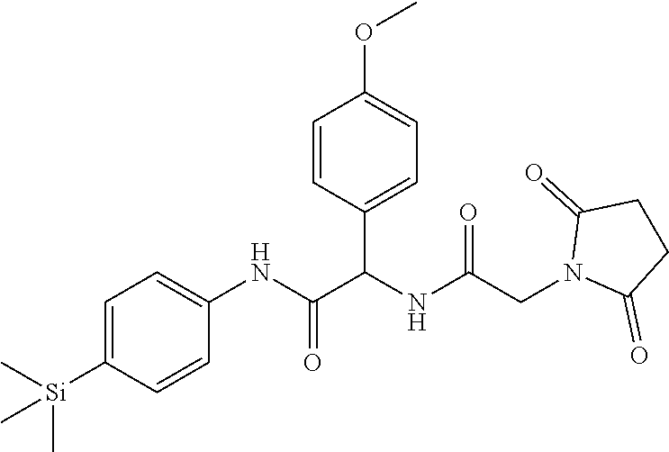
C1=C([Si](C)(C)C)C=CC(NC(=O)C(NC(CN2C(=O)CCC2=O)=O)C2=CC=C(OC)C=C2)=C1
